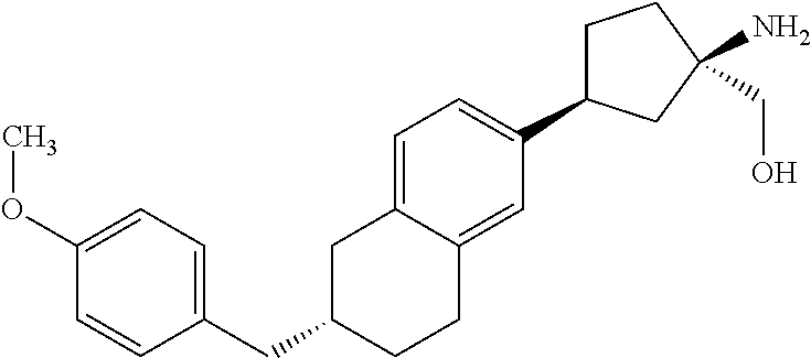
C1C(C2=CC=C3C(=C2)CCC(CC2=CC=C(OC)C=C2)C3)CC(N)(CO)C1
